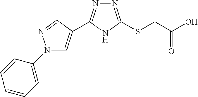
C(CSC1=NN=C(C2=CN(C3=CC=CC=C3)N=C2)N1)(=O)O
